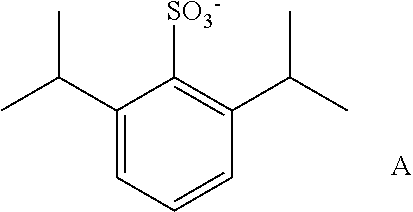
C1(C(C)C)=CC=CC(C(C)C)=C1[SO3-].[A]
